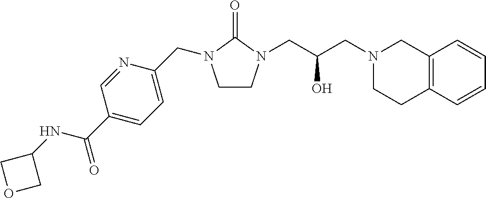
C1CN(CC(CN2CCC3=C(C2)C=CC=C3)O)C(=O)N1CC1=CC=C(C(=O)NC2COC2)C=N1
